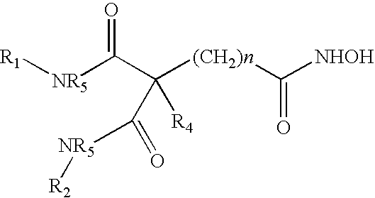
[R1][NR5]C(C([(CH2)n]C([NHOH])=O)(C(=O)[NR5][R2])[R4])=O
